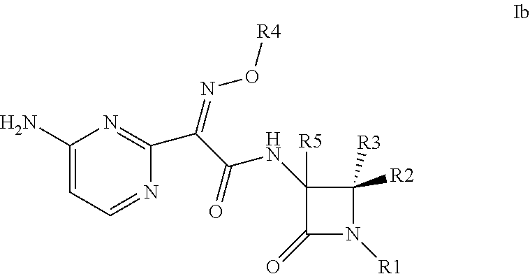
C1(=O)N([R1])C([R3])([R2])C1(NC(C(=NO[R4])C1=NC(N)=CC=N1)=O)[R5]
